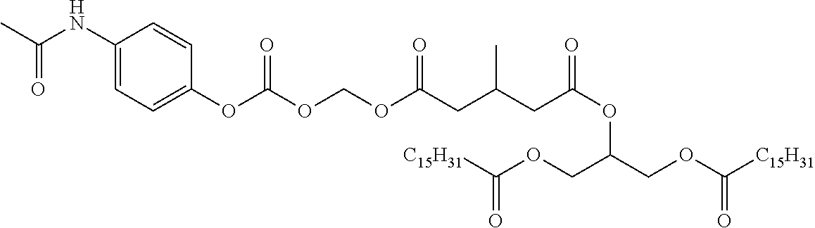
CC(NC1=CC=C(OC(OCOC(CC(CC(OC(COC([C15H31])=O)COC([C15H31])=O)=O)C)=O)=O)C=C1)=O
